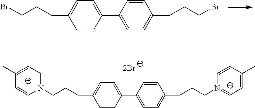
C1=CC(C2=CC=C(CCCBr)C=C2)=CC=C1CCCBr.C1=CC(C2=CC=C(CCCN3=CC=C(C)C=C3)C=C2)=CC=C1CCCN1=CC=C(C)C=C1
